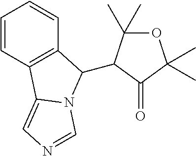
C1=CC2=C(C=C1)C(C1C(C)(C)OC(C)(C)C1=O)N1C2=CN=C1
